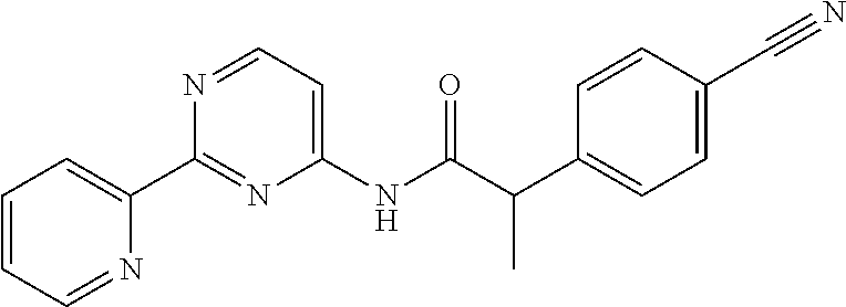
C1=CC=NC(C2=NC(NC(=O)C(C3=CC=C(C#N)C=C3)C)=CC=N2)=C1
